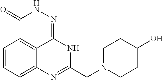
C1=CC=C2C3=C1C(=O)NN=C3NC(CN1CCC(O)CC1)=N2
